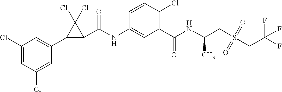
C1(Cl)=CC(Cl)=CC(C2C(C(NC3=CC(C(NC(CS(CC(F)(F)F)(=O)=O)C)=O)=C(Cl)C=C3)=O)C2(Cl)Cl)=C1
